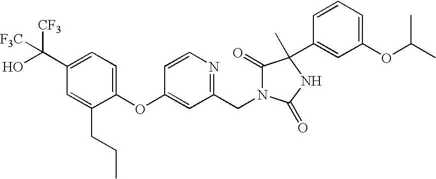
C1(C(O)([CF3])[F3C])=CC=C(OC2=CC(CN3C(=O)C(C)(C4=CC(OC(C)C)=CC=C4)NC3=O)=NC=C2)C(CCC)=C1
